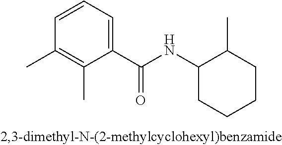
C1=CC(C)=C(C)C(C(NC2CCCCC2C)=O)=C1
